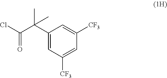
C1(C(C(Cl)=O)(C)C)=CC([CF3])=CC([CF3])=C1
